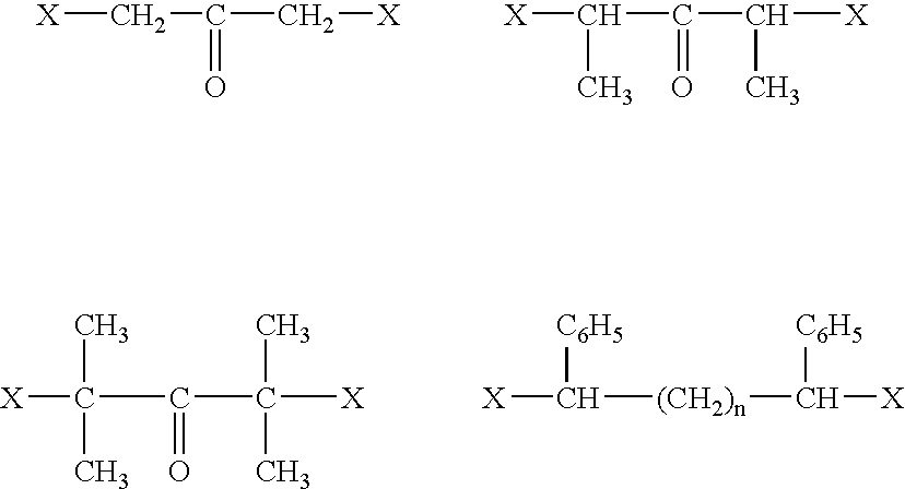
[X]CC(=O)C[X].[X]C(C(=O)C([X])C)C.[X]C(C(=O)C([X])(C)C)(C)C.[X]C([(CH2)n]C([X])[C6H5])[C6H5]
